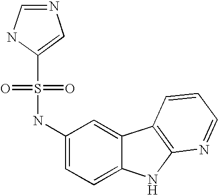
C1(NS(=O)(=O)C2=CN=CN2)=CC=C2C(=C1)C1=C(N2)N=CC=C1
